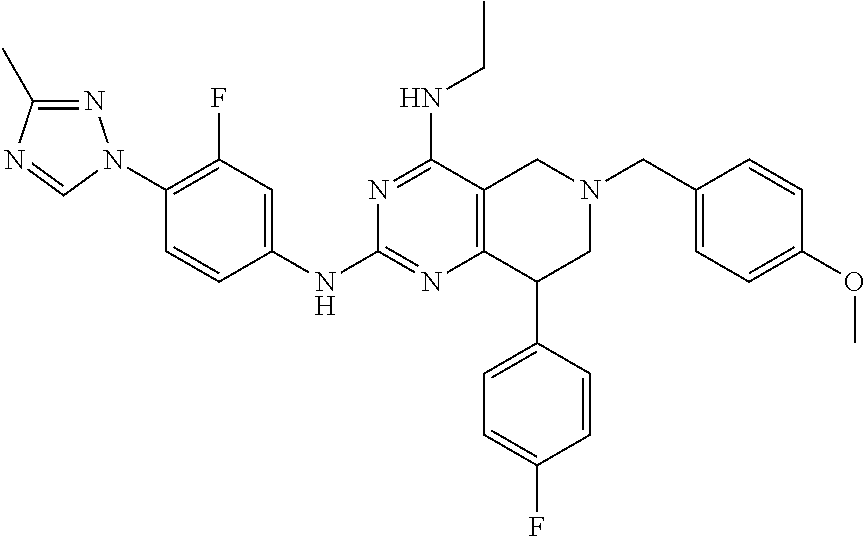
N1=C(NCC)C2=C(N=C1NC1=CC(F)=C(N3N=C(C)N=C3)C=C1)C(C1=CC=C(F)C=C1)CN(CC1=CC=C(OC)C=C1)C2
